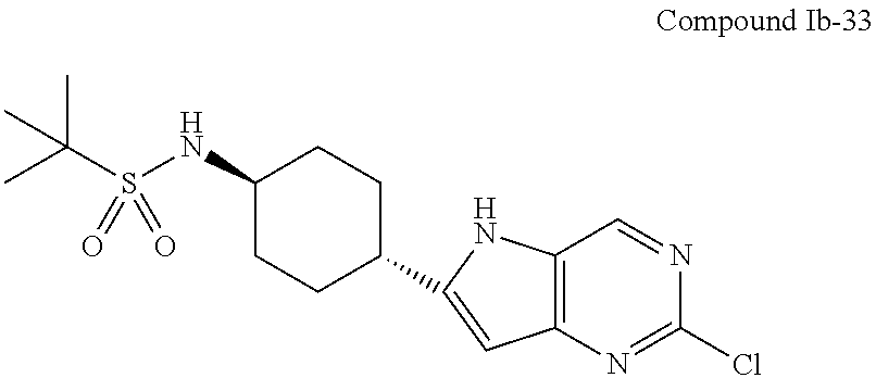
C1(NS(C(C)(C)C)(=O)=O)CCC(C2=CC3=C(N2)C=NC(Cl)=N3)CC1
